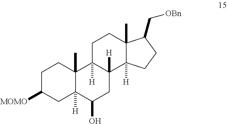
C1C([MOMO])CC2([H])C(C)(C1)C1([H])C([H])(CC2O)C2([H])C(C)(CC1)C(C[OBn])CC2
